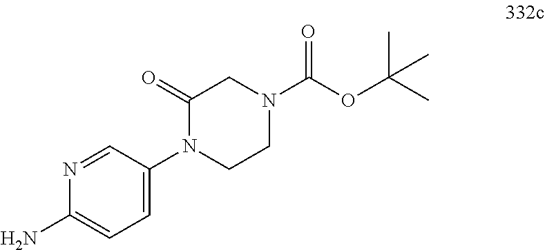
C1(=O)N(C2=CC=C(N)N=C2)CCN(C(OC(C)(C)C)=O)C1
